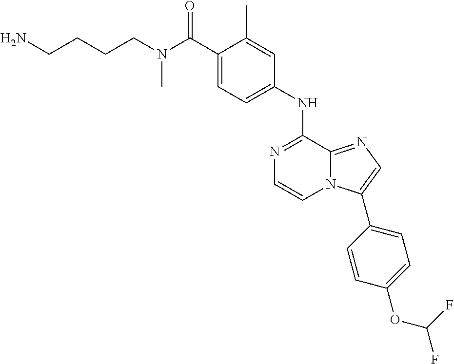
C1(C(N(CCCCN)C)=O)=CC=C(NC2=NC=CN3C2=NC=C3C2=CC=C(OC(F)F)C=C2)C=C1C
